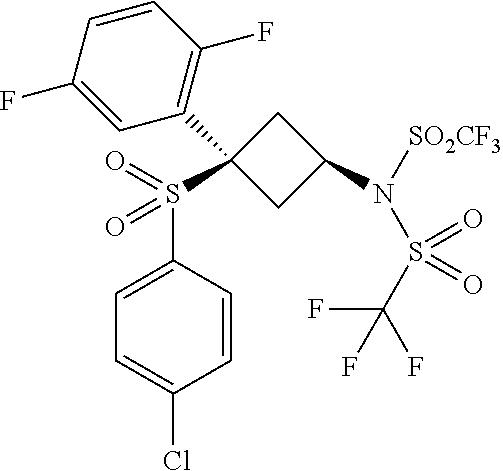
C1=CC(F)=CC(C2(S(=O)(C3=CC=C(Cl)C=C3)=O)CC(N([SO2CF3])S(C(F)(F)F)(=O)=O)C2)=C1F
